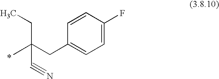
C(C(CC1=CC=C(F)C=C1)(C)C#N)C.*
